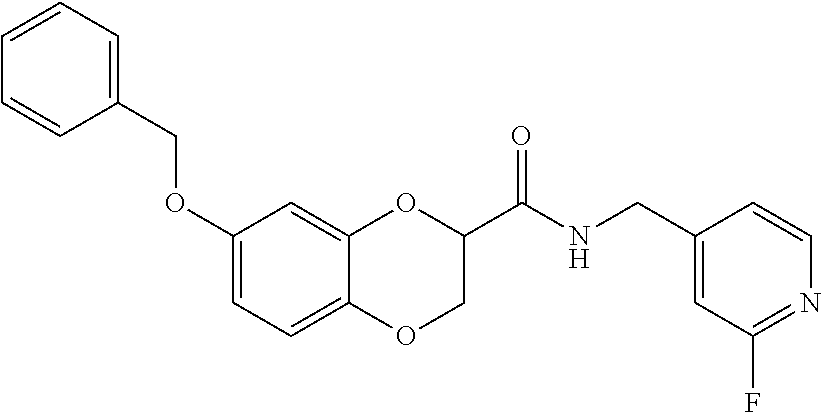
C1(OCC2=CC=CC=C2)=CC=C2C(=C1)OC(C(NCC1=CC(F)=NC=C1)=O)CO2
